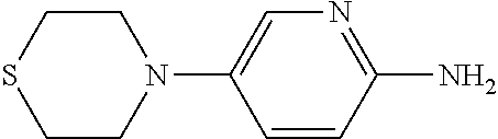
S1CCN(C2=CN=C(N)C=C2)CC1
